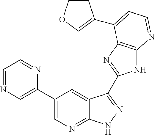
C1(C2=CN=CC=N2)=CN=C2C(=C1)C(C1=NC3=C(N1)N=CC=C3C1=COC=C1)=NN2
